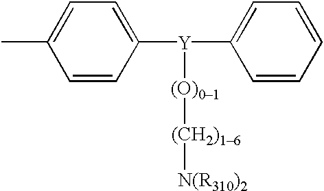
CC1=CC=C([Y](C2=CC=CC=C2)O[(CH2)16][N(R310)2])C=C1
